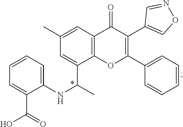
C1=C(C(O)=O)C(NC(C2=CC(C)=CC3=C2OC(C2=CC=CC=C2)=C(C2=CON=C2)C3=O)C)=CC=C1
